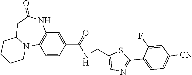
C1=CC(C(=O)NCC2=CN=C(C3=CC=C([CN])C=C3F)S2)=CC2=C1N1C(CC(=O)N2)CCCC1
